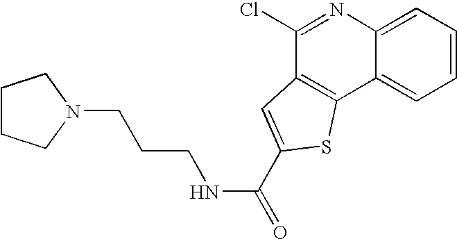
C1CCN(CCCNC(=O)C2=CC3=C(C4=CC=CC=C4N=C3Cl)S2)C1
